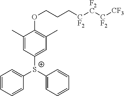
C1=CC=CC([S+](C2=CC=CC=C2)C2=CC(C)=C(OCCC[CF2][F2C][CF2][CF3])C(C)=C2)=C1
